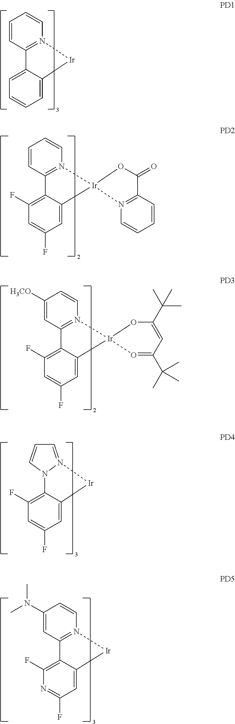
C1=CC2=N(C=C1)[Ir]C1=CC=CC=C21.C1=CC2=N(C=C1)[Ir]1(C3=CC(F)=CC(F)=C23)N2=C(C=CC=C2)C(=O)O1.C1([H3CO])=CC2=N(C=C1)[Ir]1(C3=CC(F)=CC(F)=C23)OC(C(C)(C)C)=CC(C(C)(C)C)=O1.C1=C2C(=C(F)C=C1F)N1N(=CC=C1)[Ir]2.C1=C2C(=C(F)N=C1F)C1=N(C=CC(N(C)C)=C1)[Ir]2
